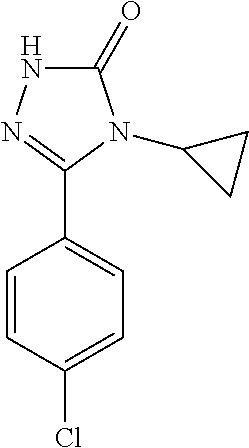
C1=CC(Cl)=CC=C1C1=NNC(=O)N1C1CC1
